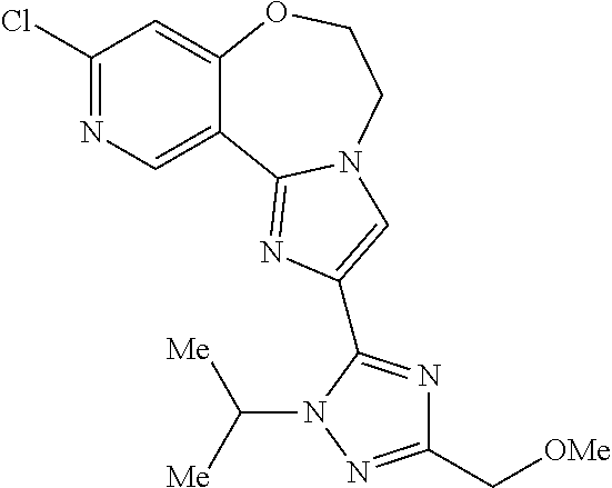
C1(Cl)=NC=C2C(=C1)OCCN1C2=NC(C2=NC(C[OMe])=NN2C([Me])[Me])=C1
